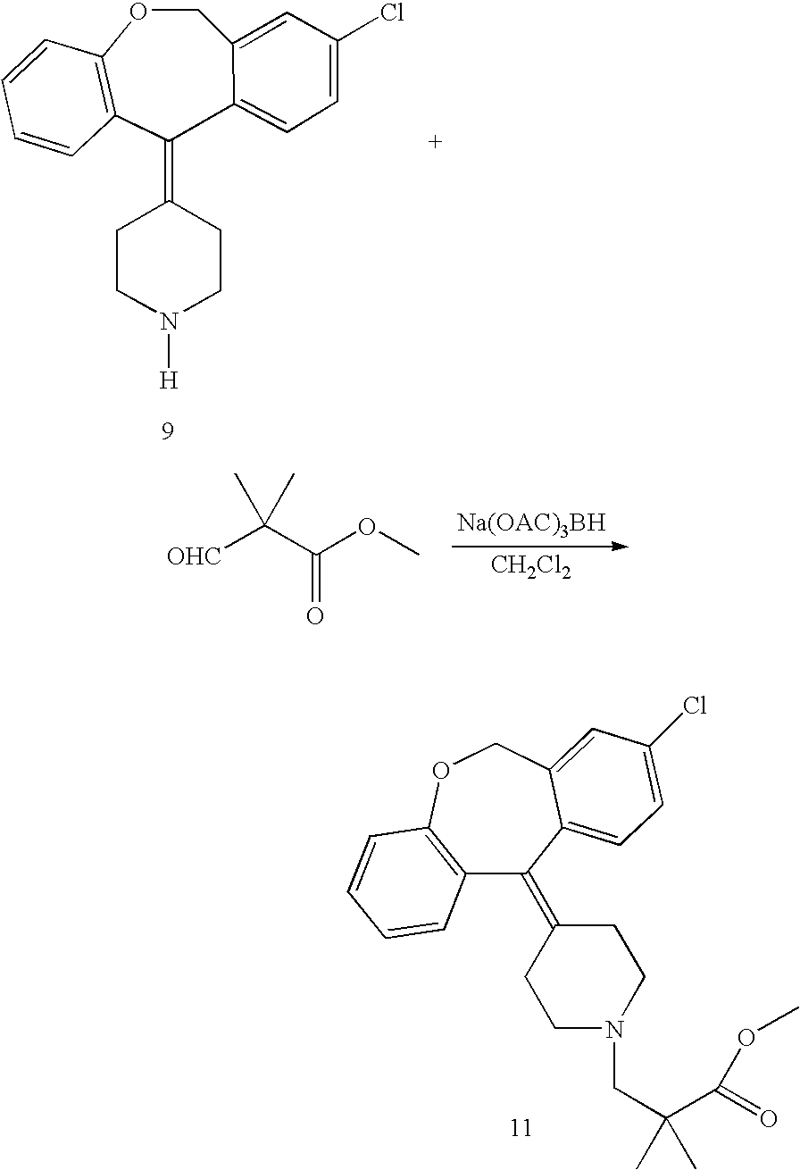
C12=C(OCC3=CC(Cl)=CC=C3C1=C1CCN(CC(C(=O)OC)(C)C)CC1)C=CC=C2.C1OC2=C(C(=C3CCN([H])CC3)C3=CC=C(Cl)C=C13)C=CC=C2.[OHC]C(C(OC)=O)(C)C.[CH2Cl2]
